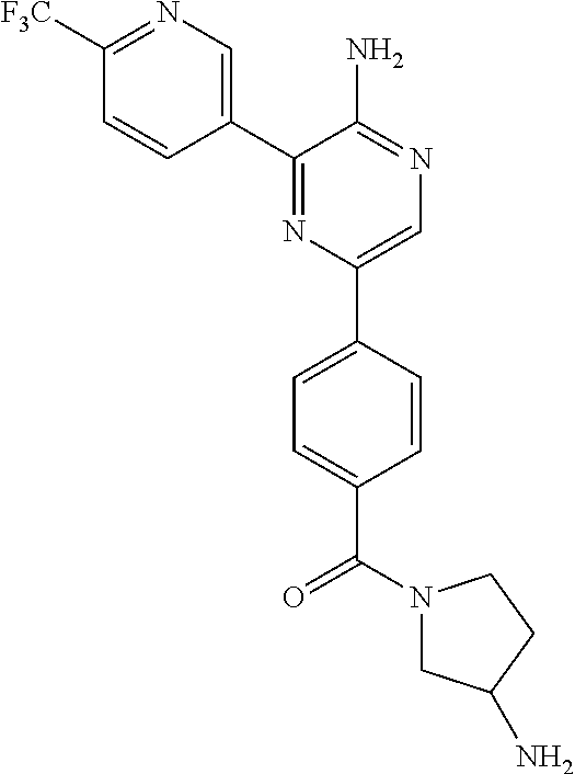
C1([F3C])=NC=C(C2=NC(C3=CC=C(C(=O)N4CC(N)CC4)C=C3)=CN=C2N)C=C1
